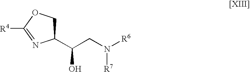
C(N([R6])[R7])C(O)C1COC([R4])=N1
